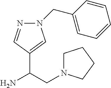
C1(C(CN2CCCC2)N)=CN(CC2=CC=CC=C2)N=C1
